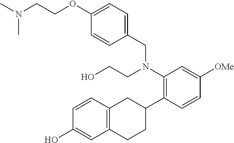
C1(O)=CC2=C(C=C1)CC(C1=C(N(CCO)CC3=CC=C(OCCN(C)C)C=C3)C=C([OMe])C=C1)CC2
